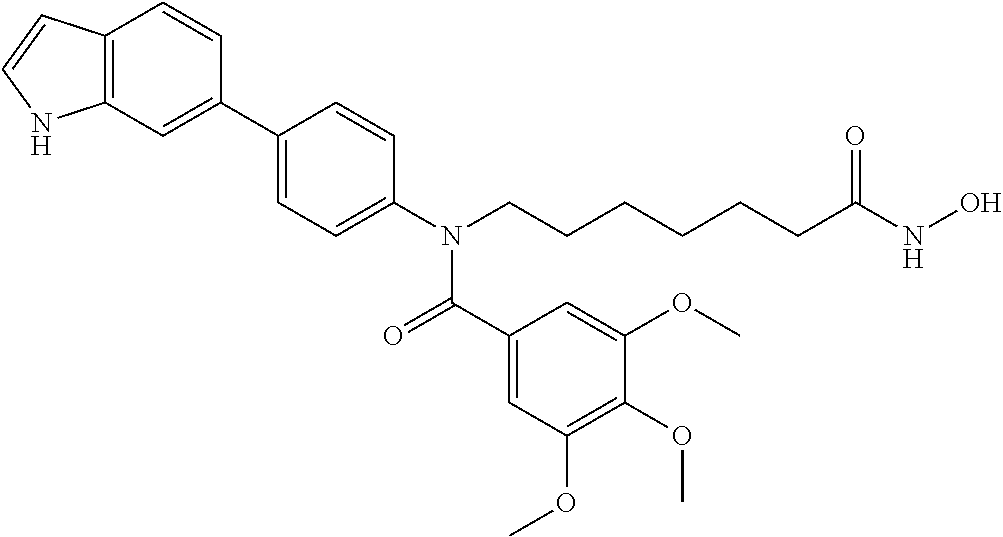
C1(C2=CC3=C(C=C2)C=CN3)=CC=C(N(CCCCCCC(NO)=O)C(=O)C2=CC(OC)=C(OC)C(OC)=C2)C=C1
